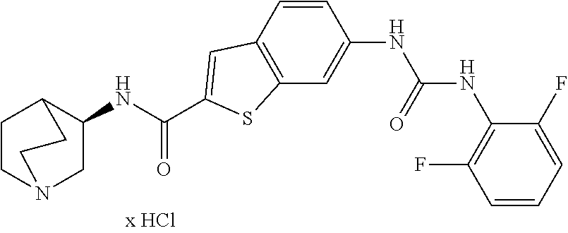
C1(NC(=O)C2=CC3=C(C=C(NC(=O)NC4=C(F)C=CC=C4F)C=C3)S2)CN2CCC1CC2
